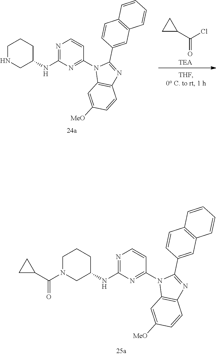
C1N(C(C2CC2)=O)CC(NC2=NC=CC(N3C4=C(N=C3C3=CC5=C(C=C3)C=CC=C5)C=CC([MeO])=C4)=N2)CC1.C1NCC(NC2=NC=CC(N3C4=C(N=C3C3=CC5=C(C=C3)C=CC=C5)C=CC([MeO])=C4)=N2)CC1.C1(C(Cl)=O)CC1
